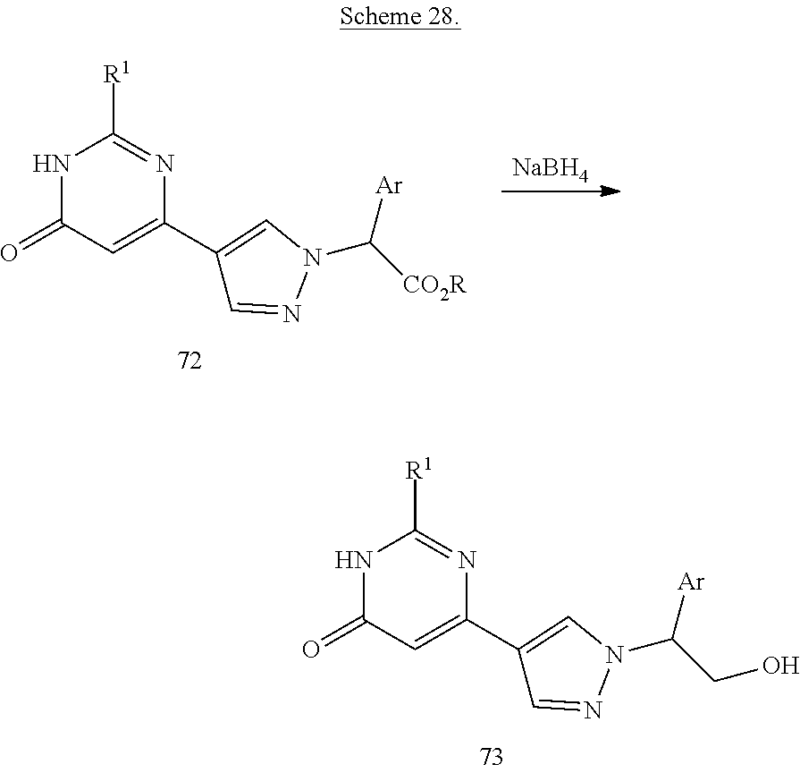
N1C(=O)C=C(C2=CN(C([Ar])[CO2R])N=C2)N=C1[R1].[NaBH4].N1C(=O)C=C(C2=CN(C([Ar])CO)N=C2)N=C1[R1]
